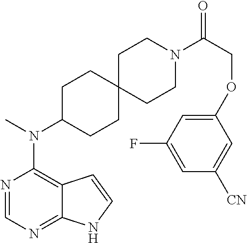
N1=CN=C2C(=C1N(C)C1CCC3(CC1)CCN(C(COC1=CC(F)=CC([CN])=C1)=O)CC3)C=CN2
